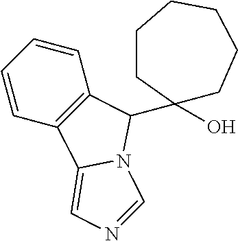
C1=CC=CC2=C1C(C1(O)CCCCCC1)N1C2=CN=C1
